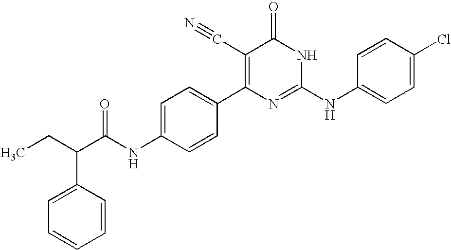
C1=CC(C2=C(C#N)C(=O)NC(NC3=CC=C(Cl)C=C3)=N2)=CC=C1NC(C(CC)C1=CC=CC=C1)=O
